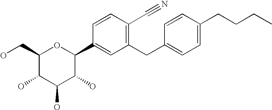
C1(CO)C(O)C(O)C(O)C(C2=CC(CC3=CC=C(CCCC)C=C3)=C(C#N)C=C2)O1
